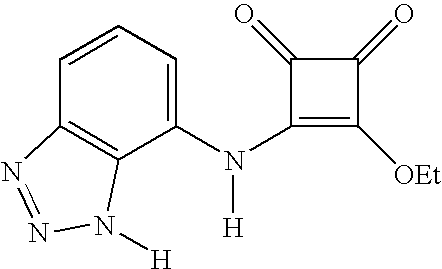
C1(N(C2=CC=CC3=C2N([H])N=N3)[H])=C([OEt])C(=O)C1=O
